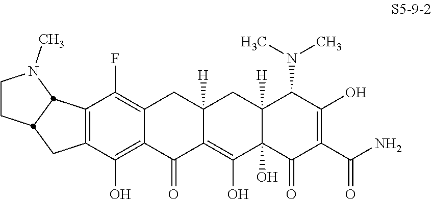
C12=C(C(F)=C3C(=C1O)C(=O)C1=C(O)C4(O)C([H])(CC1([H])C3)C(N(C)C)C(O)=C(C(N)=O)C4=O)C1N(C)CCC1C2
